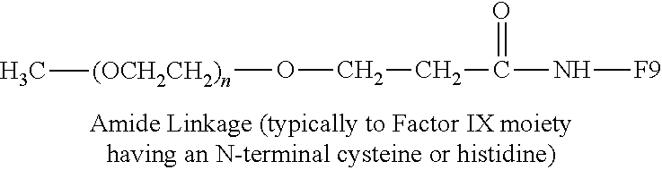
[(OCH2CH2)n](OCCC(N[F9])=O)C
